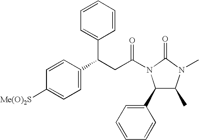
C1=CC=CC(C(CC(=O)N2C(C3=CC=CC=C3)C(C)N(C)C2=O)C2=CC=C([Me(O)2S])C=C2)=C1
